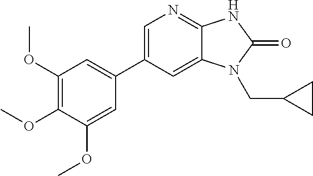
C1=C(C2=CC(OC)=C(OC)C(OC)=C2)C=C2C(=N1)NC(=O)N2CC1CC1
